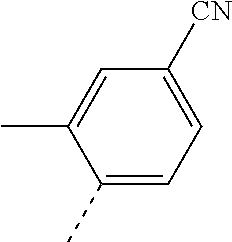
C1(C)=CC=C([CN])C=C1C
